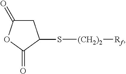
C1C(=O)OC(=O)C1S[(CH2)2][Rf]
